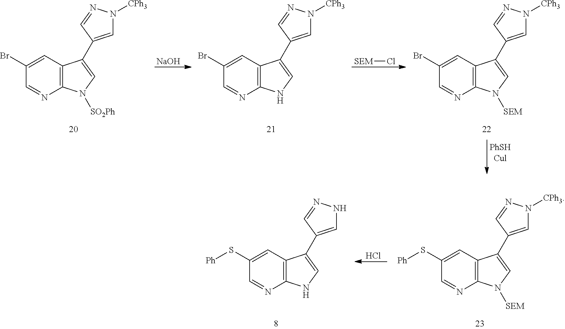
C12=C(C=C(Br)C=N1)C(C1=CN([CPh3])N=C1)=CN2[SO2Ph].C12=C(C=C(Br)C=N1)C(C1=CN([CPh3])N=C1)=CN2.C12=C(C=C(Br)C=N1)C(C1=CN([CPh3])N=C1)=CN2[SEM].[NaOH].[SEM]Cl.C12=C(C=C(S[Ph])C=N1)C(C1=CN([CPh3])N=C1)=CN2[SEM].Cl.C12=C(C=C(S[Ph])C=N1)C(C1=CNN=C1)=CN2
